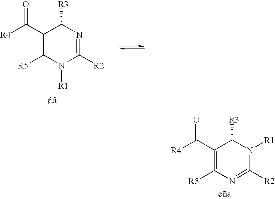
C1(C([R4])=O)=C([R5])N=C([R2])N([R1])C1[R3].C1(C([R4])=O)=C([R5])N([R1])C([R2])=NC1[R3]
